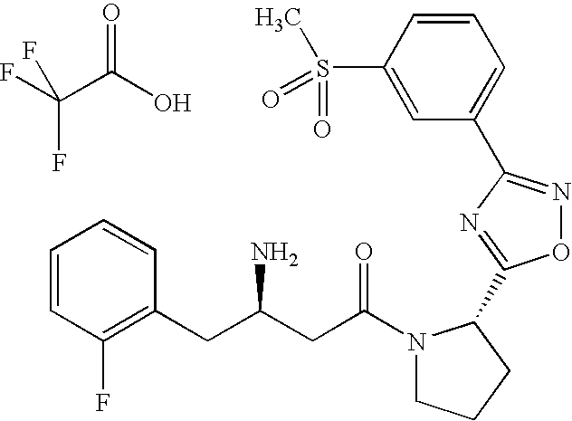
C1=CC(F)=C(CC(CC(N2CCCC2C2=NC(C3=CC=CC(S(C)(=O)=O)=C3)=NO2)=O)N)C=C1.C(C(O)=O)(F)(F)F
